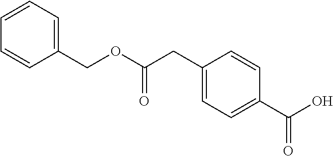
C1=CC=C(COC(CC2=CC=C(C(O)=O)C=C2)=O)C=C1
